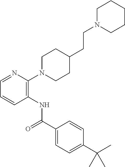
C1=NC(N2CCC(CCN3CCCCC3)CC2)=C(NC(C2=CC=C(C(C)(C)C)C=C2)=O)C=C1
